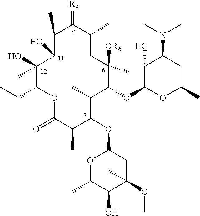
C1(O)(C)C(CC)OC(=O)C(C)C(OC2OC(C)C(O)C(OC)(C)C2)C(C)C(OC2OC(C)CC(N(C)C)C2O)C([OR6])(C)CC(C)C(=[R9])C(C)C1O
